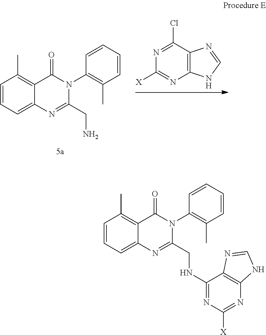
C1=CC=C2C(=C1C)C(=O)N(C1=C(C)C=CC=C1)C(CNC1=NC([X])=NC3=C1N=CN3)=N2.C1=CC=C2C(=C1C)C(=O)N(C1=C(C)C=CC=C1)C(CN)=N2.N1=C(Cl)C2=C(N=C1[X])NC=N2
